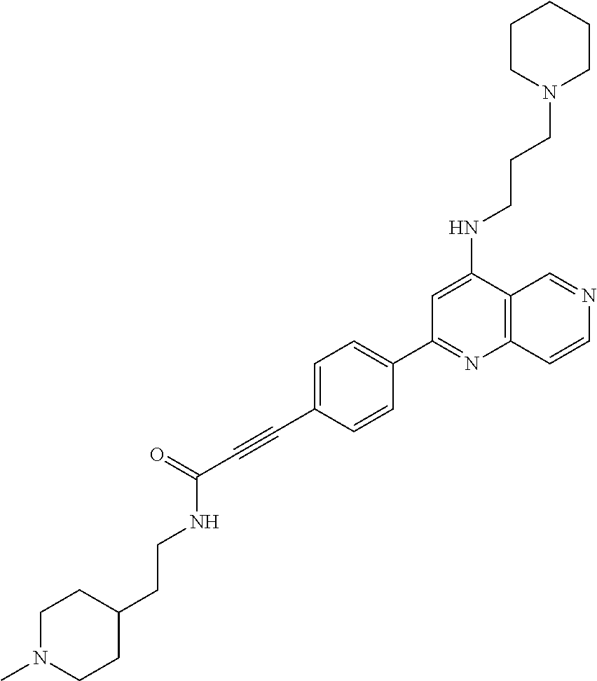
C1=C(NCCCN2CCCCC2)C2=C(N=C1C1=CC=C(C#CC(=O)NCCC3CCN(C)CC3)C=C1)C=CN=C2
